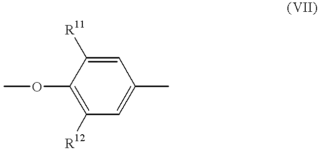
COC1=C([R12])C=C(C)C=C1[R11]
